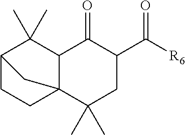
C1CC23C(C(C)(C)C1C2)C(=O)C(C([R6])=O)CC3(C)C
